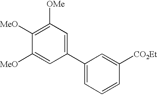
C1([MeO])=C([OMe])C=C(C2=CC=CC([CO2Et])=C2)C=C1[MeO]
